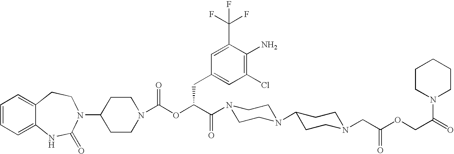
C12=CC=CC=C1NC(=O)N(C1CCN(C(OC(C(=O)N3CCN(C4CCN(CC(OCC(=O)N5CCCCC5)=O)CC4)CC3)CC3=CC(Cl)=C(N)C(C(F)(F)F)=C3)=O)CC1)CC2
